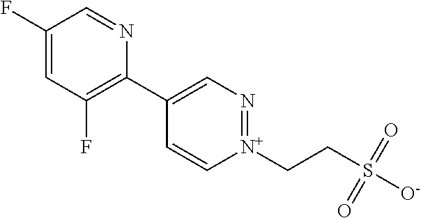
C1(F)=CC(F)=C(C2=CN=[N+](CCS([O-])(=O)=O)C=C2)N=C1
